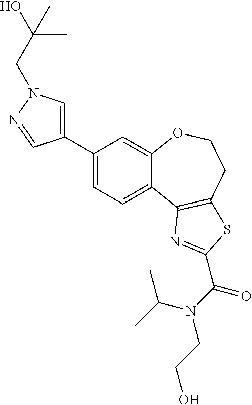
C1=C(C2=CN(CC(O)(C)C)N=C2)C=C2C(=C1)C1=C(CCO2)SC(C(N(C(C)C)CCO)=O)=N1
